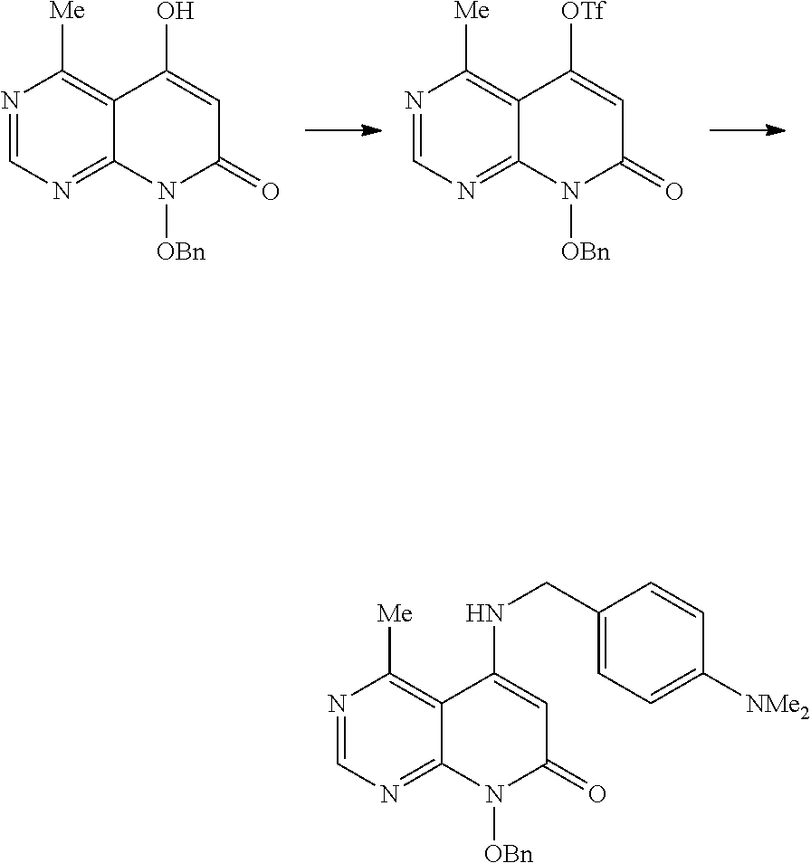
N1=CN=C2C(=C1[Me])C(NCC1=CC=C([NMe2])C=C1)=CC(=O)N2[OBn].N1=CN=C2C(=C1[Me])C(O)=CC(=O)N2[OBn].N1=CN=C2C(=C1[Me])C([OTf])=CC(=O)N2[OBn]
